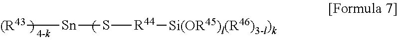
[(R43][Sn]S[R44][Si(OR45)l(R46)3-l)k]
